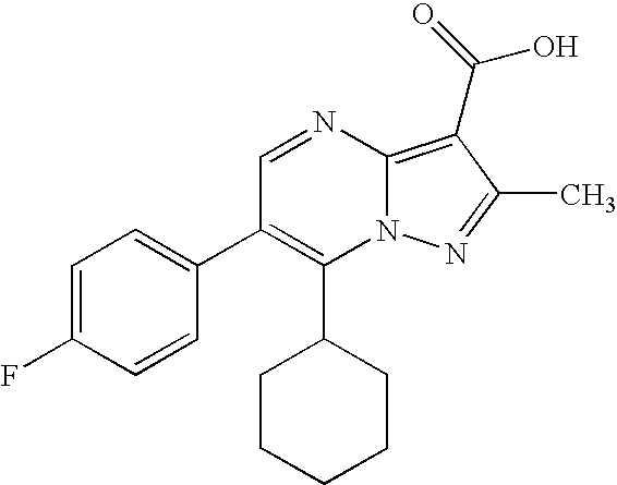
C1(C2CCCCC2)=C(C2=CC=C(F)C=C2)C=NC2=C(C(=O)O)C(C)=NN12
